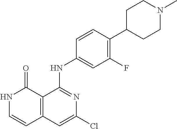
C1=CC(NC2=NC(Cl)=CC3=C2C(=O)NC=C3)=CC(F)=C1C1CCN(C)CC1
